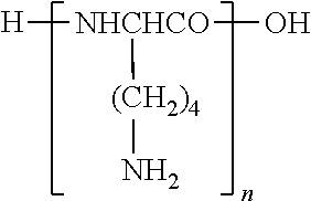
[H][NHCHCO](O)[(CH2)4]N
